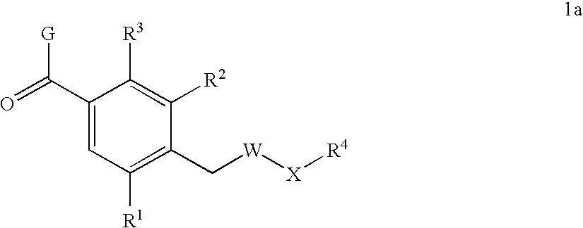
C1(C(=O)[G])=CC([R1])=C(C[W][X][R4])C([R2])=C1[R3]
